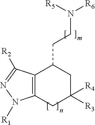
C12=C(CC([R4])([R3])CC1CCN([R5])[R6])N([R1])N=C2[R2]
